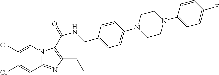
C1(Cl)=CN2C(=NC(CC)=C2C(NCC2=CC=C(N3CCN(C4=CC=C(F)C=C4)CC3)C=C2)=O)C=C1Cl
